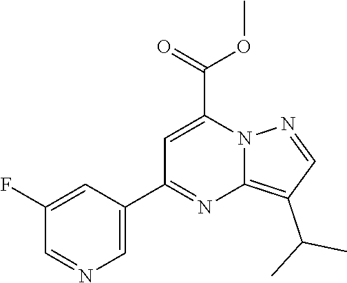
C1=C(C2=NC3=C(C(C)C)C=NN3C(C(OC)=O)=C2)C=C(F)C=N1
